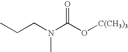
CCCN(C(O[C(CH3)3])=O)C
